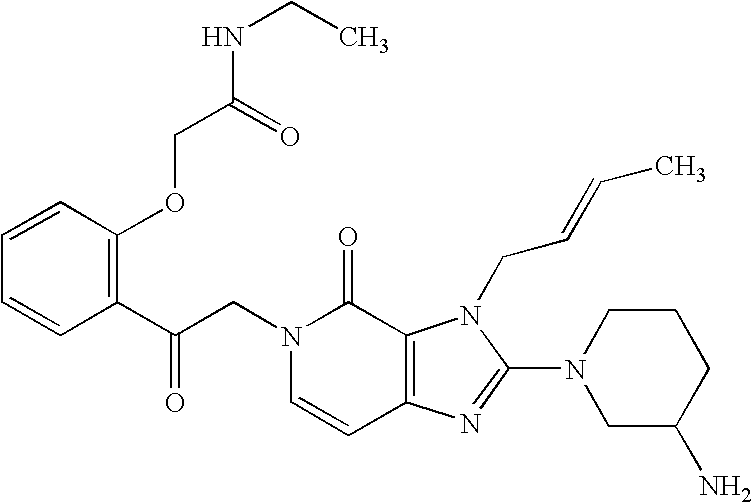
C(N1C=CC2=C(C1=O)N(CC=CC)C(N1CC(N)CCC1)=N2)C(C1=C(OCC(NCC)=O)C=CC=C1)=O
